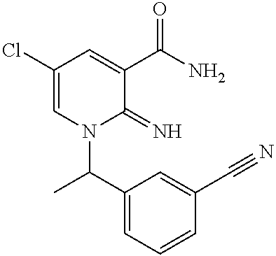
C1(Cl)=CN(C(C2=CC=CC(C#N)=C2)C)C(=N)C(C(N)=O)=C1
